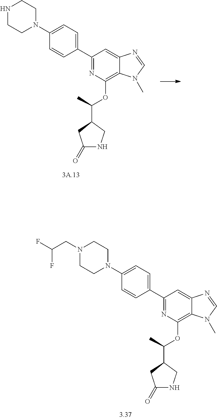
C1=C(N2CCNCC2)C=CC(C2=NC(OC(C3CC(=O)NC3)C)=C3C(=C2)N=CN3C)=C1.C1=C(N2CCN(CC(F)F)CC2)C=CC(C2=NC(OC(C3CC(=O)NC3)C)=C3C(=C2)N=CN3C)=C1
